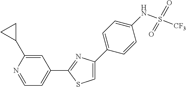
C1=C(C2=CC=C(NS(=O)(=O)[CF3])C=C2)N=C(C2=CC=NC(C3CC3)=C2)S1
